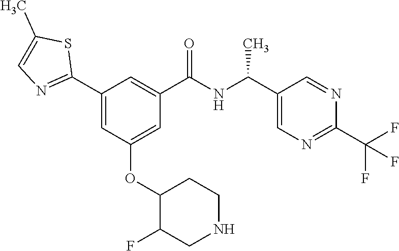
C1(C2=NC=C(C)S2)=CC(OC2C(F)CNCC2)=CC(C(NC(C2=CN=C(C(F)(F)F)N=C2)C)=O)=C1
